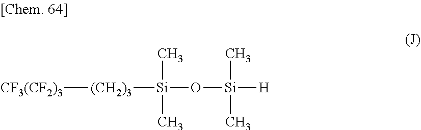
O([Si]([H])(C)C)[Si]([(CH2)3][CF3(CF2)3])(C)C
